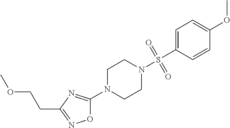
O1C(N2CCN(S(C3=CC=C(OC)C=C3)(=O)=O)CC2)=NC(CCOC)=N1
